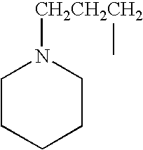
C1CCCCN1[CH2CH2CH2]C
